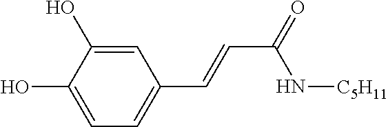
C1=C(O)C(O)=CC(C=CC(=O)N[C5H11])=C1
